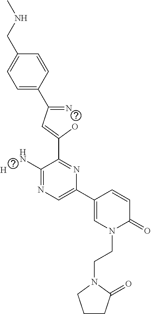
[H].C1=C(C(=N)C=C(O)C2=NC(C3=CN(CCN4C(=O)CCC4)C(=O)C=C3)=CN=C2N)C=CC(CNC)=C1
